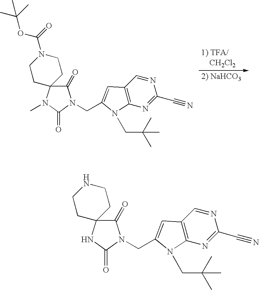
O(C(N1CCC2(CC1)C(=O)N(CC1=CC3=C(N=C(C#N)N=C3)N1CC(C)(C)C)C(=O)N2C)=O)C(C)(C)C.N1CCC2(CC1)C(=O)N(CC1=CC3=C(N=C(C#N)N=C3)N1CC(C)(C)C)C(=O)N2
